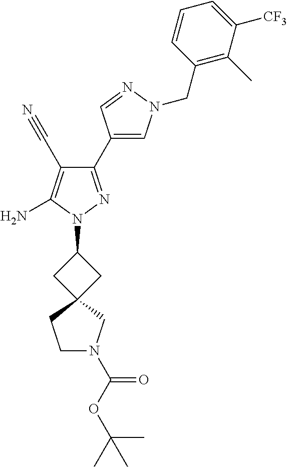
C1(C2=CN(CC3=C(C)C([CF3])=CC=C3)N=C2)=NN(C2CC3(C2)CN(C(OC(C)(C)C)=O)CC3)C(N)=C1C#N
